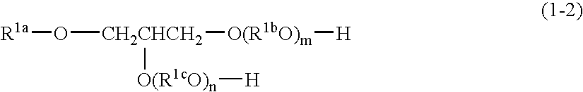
O([CH2CHCH2]([O(R1bO)m][H])[O(R1cO)n][H])[R1a]
